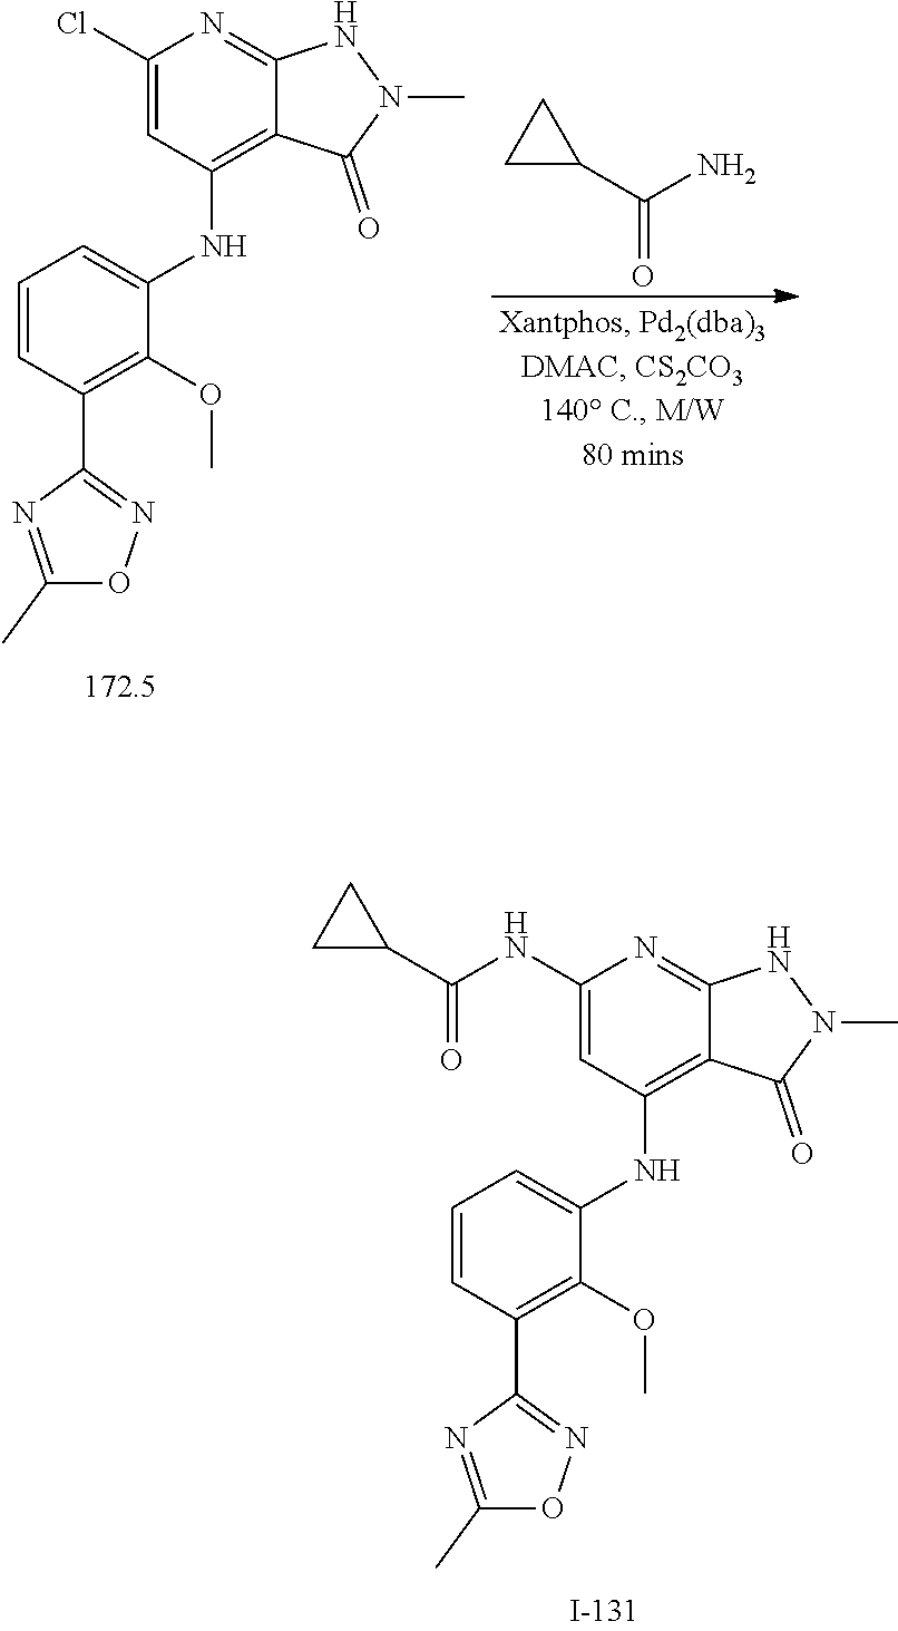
C1=CC(C2=NOC(C)=N2)=C(OC)C(NC2=C3C(=NC(Cl)=C2)NN(C)C3=O)=C1.C(N)(C1CC1)=O.C1=CC(C2=NOC(C)=N2)=C(OC)C(NC2=C3C(=NC(NC(C4CC4)=O)=C2)NN(C)C3=O)=C1
